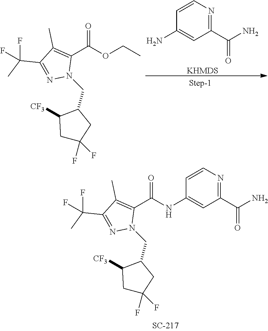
O=C(C1=C(C)C(C(F)(C)F)=NN1CC1C([CF3])CC(F)(F)C1)NC1=CC(C(=O)N)=NC=C1.O=C(C1=C(C)C(C(C)(F)F)=NN1CC1C([CF3])CC(F)(F)C1)OCC.C1(N)=CC(C(=O)N)=NC=C1.[KHMDS]
